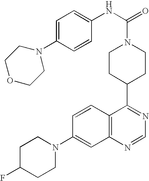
C12=C(C=CC(N3CCC(F)CC3)=C1)C(C1CCN(C(NC3=CC=C(N4CCOCC4)C=C3)=O)CC1)=NC=N2
